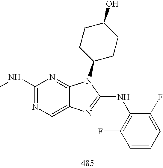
C1(NC)=NC=C2C(=N1)N(C1CCC(O)CC1)C(NC1=C(F)C=CC=C1F)=N2
